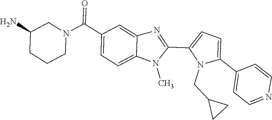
C1=C(C2=CC=NC=C2)N(CC2CC2)C(C2=NC3=CC(C(N4CCCC(N)C4)=O)=CC=C3N2C)=C1
